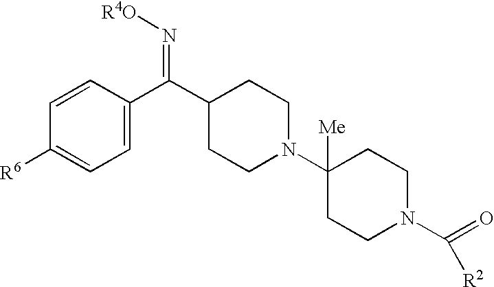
C1=CC([R6])=CC=C1C(C1CCN(C2([Me])CCN(C(=O)[R2])CC2)CC1)=N[R4O]
